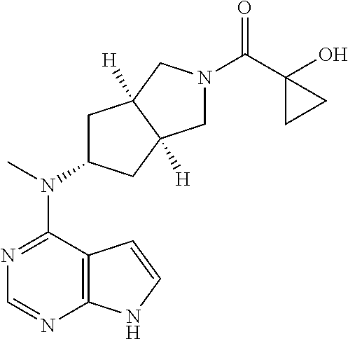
C12=C(N=CN=C1N(C)C1CC3([H])C([H])(C1)CN(C(=O)C1(O)CC1)C3)NC=C2
